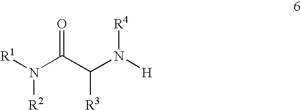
[R1]N(C(C(N([H])[R4])[R3])=O)[R2]
